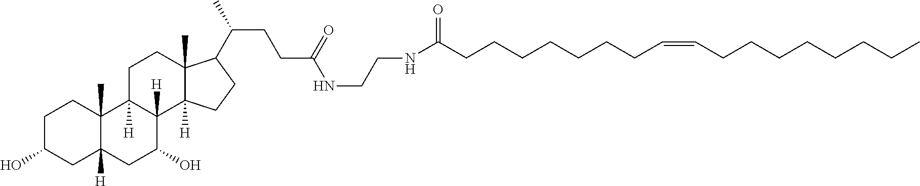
C1C(O)CC2([H])C(C)(C1)C1([H])C([H])(C(O)C2)C2([H])C(C)(CC1)C(C(CCC(=O)NCCNC(CCCCCCCC=CCCCCCCCC)=O)C)CC2
